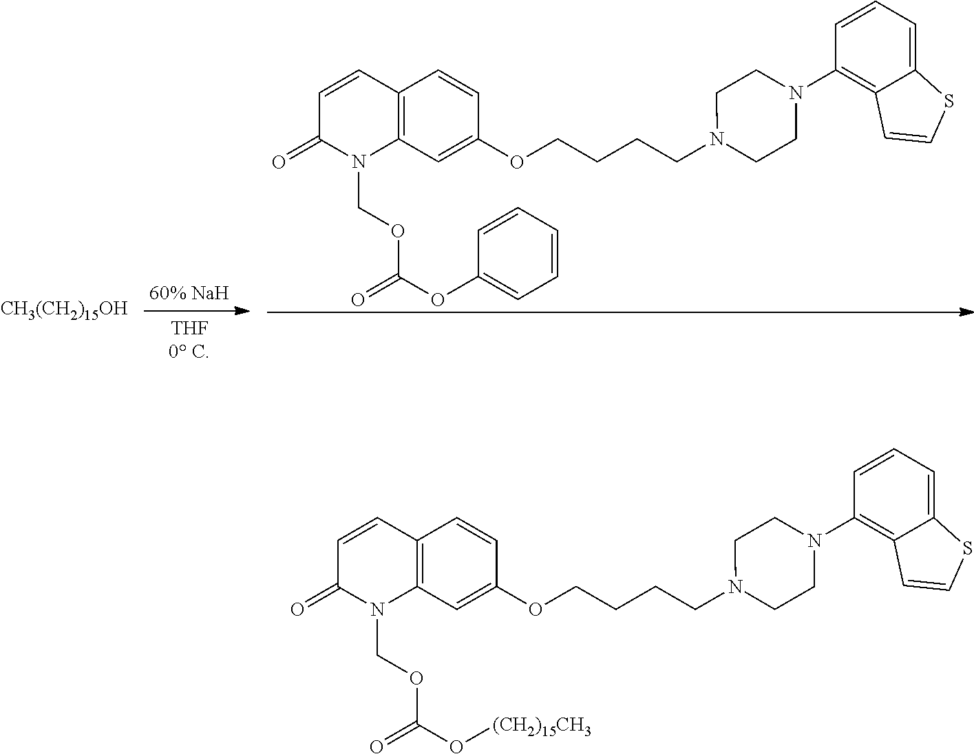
C1=CC2=C(N(COC(OC3=CC=CC=C3)=O)C1=O)C=C(OCCCCN1CCN(C3=C4C(=CC=C3)SC=C4)CC1)C=C2.[CH3(CH2)15OH].C1=CC2=C(N(COC(O[(CH2)15CH3])=O)C1=O)C=C(OCCCCN1CCN(C3=C4C(=CC=C3)SC=C4)CC1)C=C2
